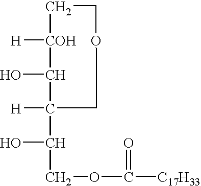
C1COCC(C(COC([C17H33])=O)O)([H])C(O)[COH]1[H]
